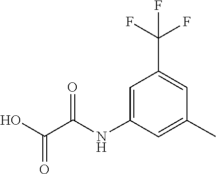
OC(C(NC1=CC(C(F)(F)F)=CC(C)=C1)=O)=O
